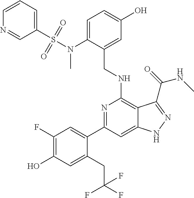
C1(C2=CC(F)=C(O)C=C2CC(F)(F)F)=NC(NCC2=CC(O)=CC=C2N(C)S(=O)(=O)C2=CC=CN=C2)=C2C(=C1)NN=C2C(NC)=O
